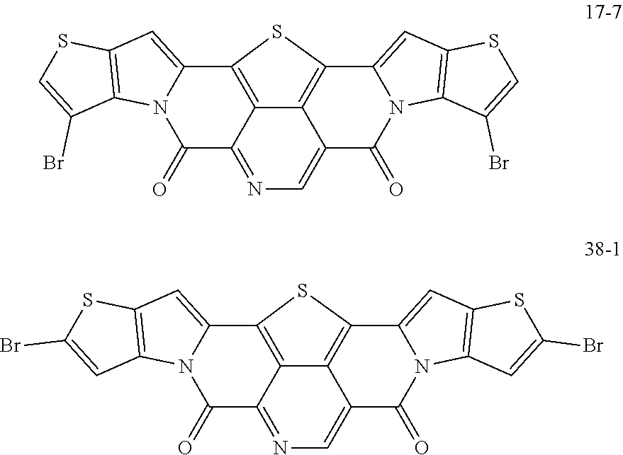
C12=C3C4=C(C5=CC6=C(N5C(=O)C4=CN=C3C(=O)N3C1=CC1=C3C(Br)=CS1)C(Br)=CS6)S2.C12=C3C4=C(C5=CC6=C(N5C(=O)C4=CN=C3C(=O)N3C1=CC1=C3C=C(Br)S1)C=C(Br)S6)S2
